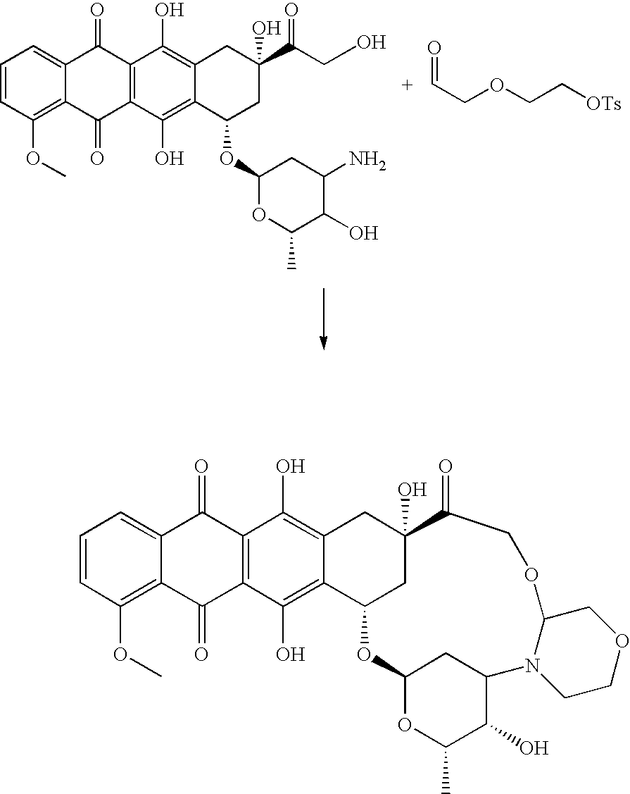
C1=CC(OC)=C2C(=C1)C(=O)C1=C(C2=O)C(O)=C2C(=C1O)CC(C(=O)CO)(O)CC2OC1OC(C)C(O)C(N)C1.C(COCC[OTs])=O.C1=CC(OC)=C2C(=C1)C(=O)C1=C(C2=O)C(O)=C2C(=C1O)CC1(O)CC2OC2OC(C)C(O)C(C2)N2C(COCC2)OCC1=O
